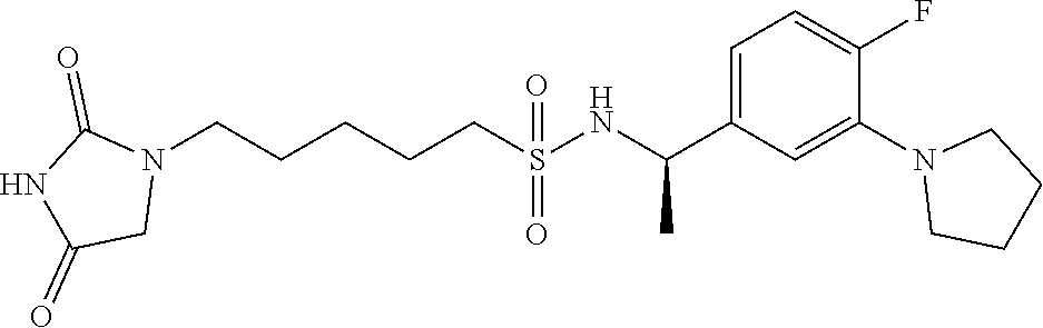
N1(CCCCCS(NC(C2=CC=C(F)C(N3CCCC3)=C2)C)(=O)=O)C(=O)NC(=O)C1
